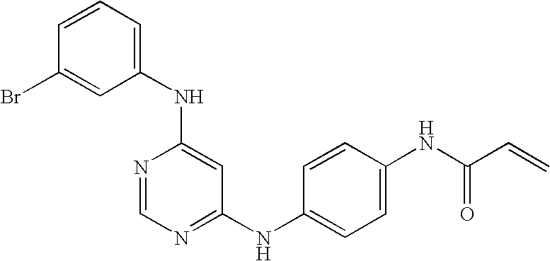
N(C1=CC(NC2=CC=C(NC(C=C)=O)C=C2)=NC=N1)C1=CC=CC(Br)=C1
